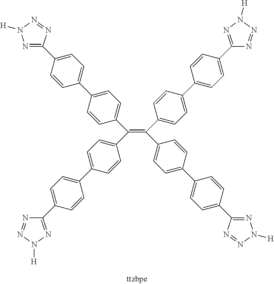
C(=C(C1=CC=C(C2=CC=C(C3=NN([H])N=N3)C=C2)C=C1)C1=CC=C(C2=CC=C(C3=NN([H])N=N3)C=C2)C=C1)(C1=CC=C(C2=CC=C(C3=NN([H])N=N3)C=C2)C=C1)C1=CC=C(C2=CC=C(C3=NN([H])N=N3)C=C2)C=C1
